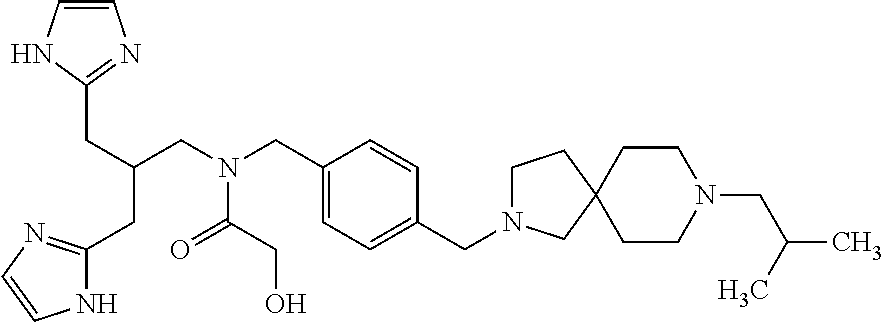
C1=CN=C(CC(CC2=NC=CN2)CN(CC2=CC=C(CN3CCC4(C3)CCN(CC(C)C)CC4)C=C2)C(CO)=O)N1
